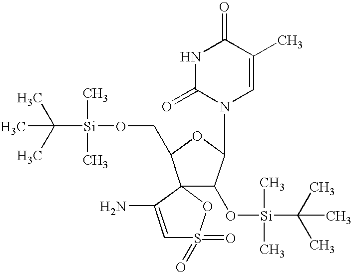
C([Si](C)(C)OCC1OC(N2C=C(C)C(=O)NC2=O)C(O[Si](C(C)(C)C)(C)C)C12C(N)=CS(=O)(=O)O2)(C)(C)C
